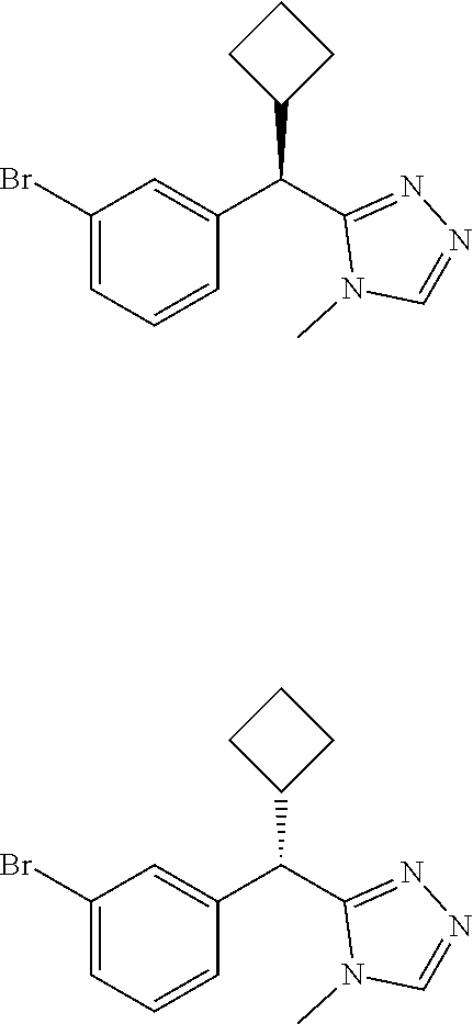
C1(Br)=CC=CC(C(C2=NN=CN2C)C2CCC2)=C1.C1(Br)=CC=CC(C(C2=NN=CN2C)C2CCC2)=C1
